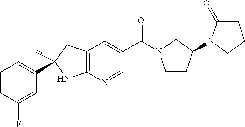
C12=C(C=C(C(=O)N3CCC(N4C(=O)CCC4)C3)C=N1)CC(C)(C1=CC=CC(F)=C1)N2
